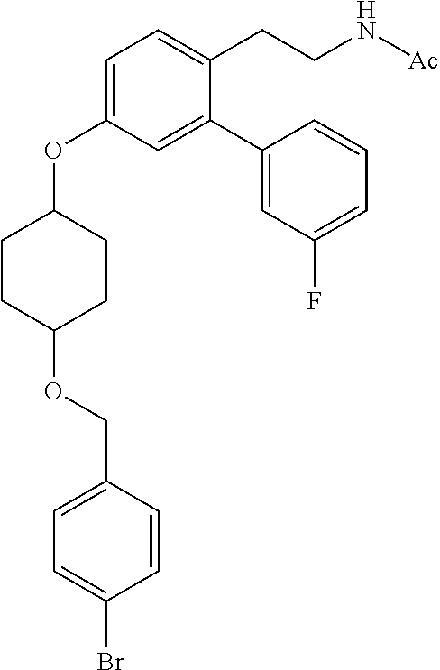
C1=C(OC2CCC(OCC3=CC=C(Br)C=C3)CC2)C=C(C2=CC(F)=CC=C2)C(CCN[Ac])=C1
